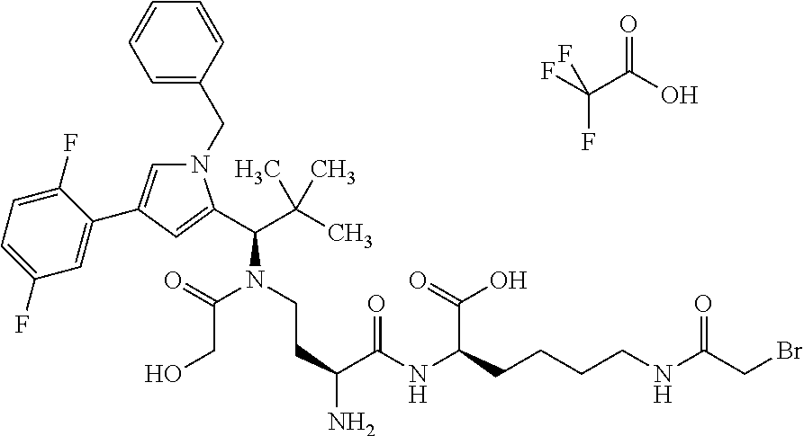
FC(C(O)=O)(F)F.N1(CC2=CC=CC=C2)C=C(C2=CC(F)=CC=C2F)C=C1C(C(C)(C)C)N(CCC(N)C(NC(CCCCNC(CBr)=O)C(=O)O)=O)C(=O)CO
